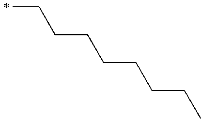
C(CCCCCCC)C
